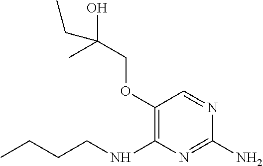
C1(OCC(O)(C)CC)=C(NCCCC)N=C(N)N=C1
